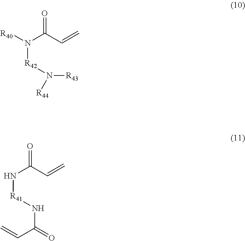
[R40]N(C(C=C)=O)[R42]N([R44])[R43].N(C(C=C)=O)[R41]NC(=O)C=C
